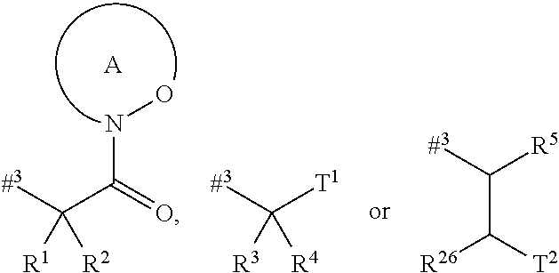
[#3]C(C(=O)NO)([R2])[R1].[A].[#3]C([T1])([R4])[R3].C(C([R26])[T2])([R5])[#3]
